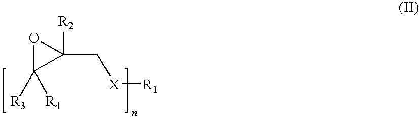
C1([R4])([R3])C(C[X][R1])([R2])O1
